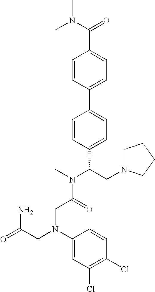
C1=CC(C2=CC=C(C(CN3CCCC3)N(C)C(=O)CN(CC(=O)N)C3=CC(Cl)=C(Cl)C=C3)C=C2)=CC=C1C(N(C)C)=O
